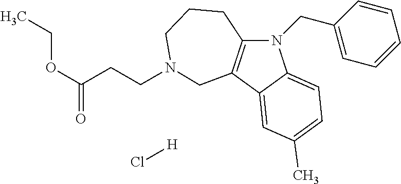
N1(CC2=CC=CC=C2)C2=C(C3=CC(C)=CC=C13)CN(CCC(OCC)=O)CCC2.Cl[H]
